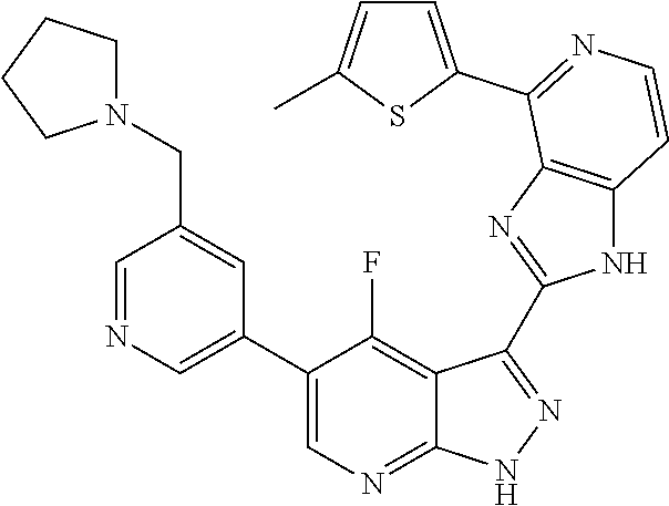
C1=NC=C(C2=CN=C3C(=C2F)C(C2=NC4=C(N2)C=CN=C4C2=CC=C(C)S2)=N[N H]3)C=C1CN1CCCC1
